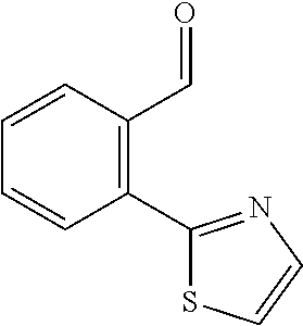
C1(C2=NC=CS2)=C(C=O)C=CC=C1
